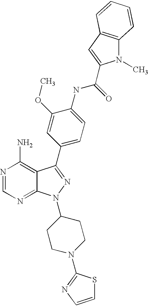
N1=CN=C2C(=C1N)C(C1=CC=C(NC(=O)C3=CC4=C(N3C)C=CC=C4)C(OC)=C1)=NN2C1CCN(C2=NC=CS2)CC1
